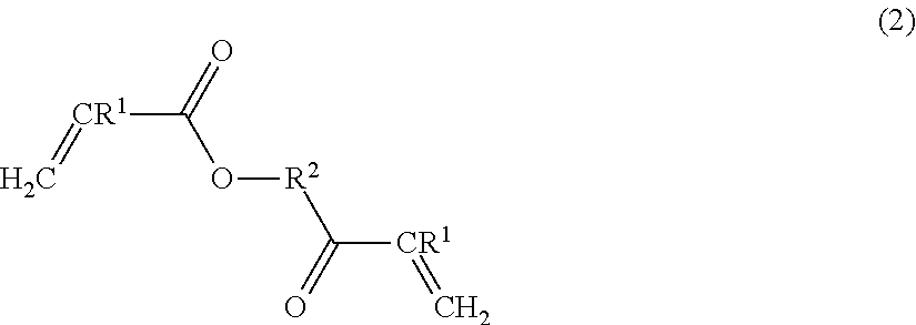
C([CR1]=C)(=O)O[R2]C([CR1]=C)=O
